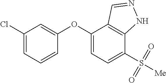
C1(Cl)=CC=CC(OC2=CC=C(S([Me])(=O)=O)C3=C2C=NN3)=C1
